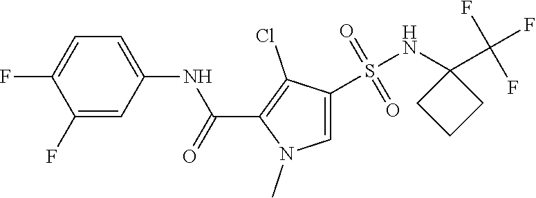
FC1=CC=C(NC(=O)C2=C(Cl)C(S(NC3(C(F)(F)F)CCC3)(=O)=O)=CN2C)C=C1F
